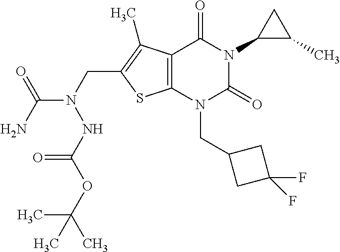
C12=C(N(CC3CC(F)(F)C3)C(=O)N(C3C(C)C3)C1=O)SC(CN(C(N)=O)NC(OC(C)(C)C)=O)=C2C
